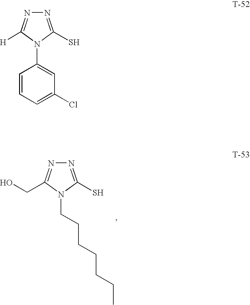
N1=C(S)N(CCCCCCC)C(CO)=N1.N1=C(S)N(C2=CC(Cl)=CC=C2)C([H])=N1
